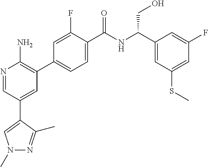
N1=CC(C2=CN(C)N=C2C)=CC(C2=CC=C(C(NC(C3=CC(SC)=CC(F)=C3)CO)=O)C(F)=C2)=C1N
